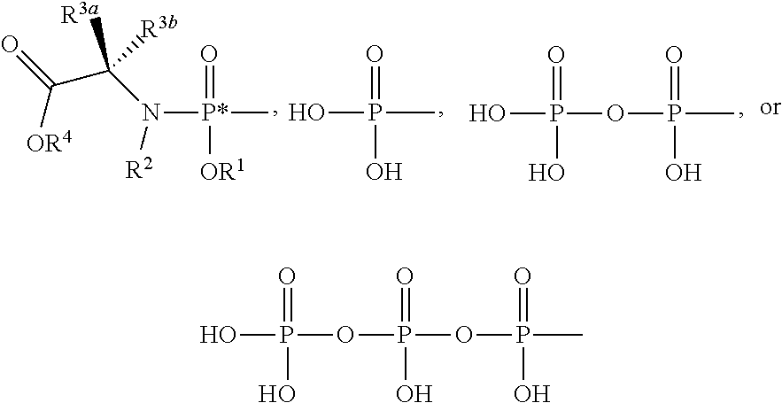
OP(O)(=O)OP(OP(O)(=O)C)(=O)O.C([OR4])(C(N([R2])[P*](=O)(C)[OR1])([R3a])[R3b])=O.OP(O)(=O)C.OP(O)(=O)OP(C)(=O)O
